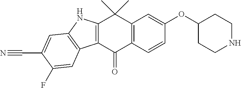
C12=C(C(=O)C3=C(C1(C)C)C=C(OC1CCNCC1)C=C3)C1=C(N2)C=C(C#N)C(F)=C1
